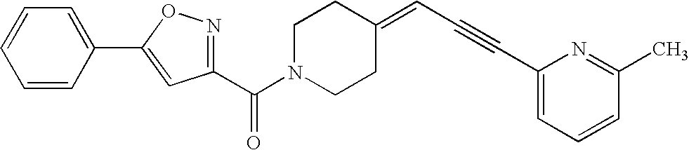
C1(C(N2CCC(=CC#CC3=CC=CC(C)=N3)CC2)=O)=NOC(C2=CC=CC=C2)=C1
